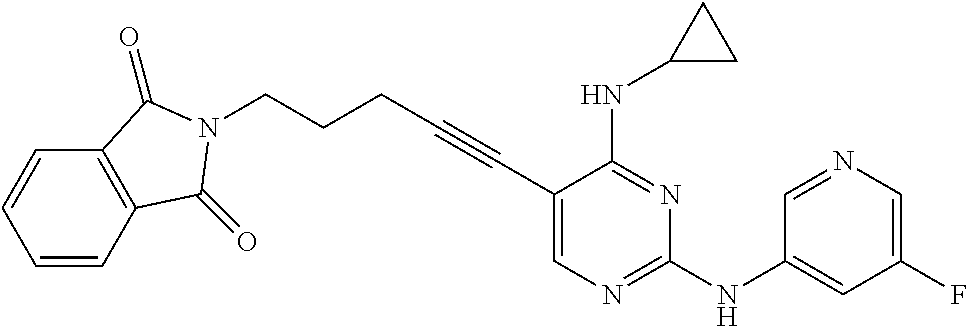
C(#CC1=CN=C(NC2=CC(F)=CN=C2)N=C1NC1CC1)CCCN1C(=O)C2=C(C=CC=C2)C1=O
